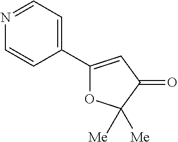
N1=CC=C(C2=CC(=O)C([Me])([Me])O2)C=C1
